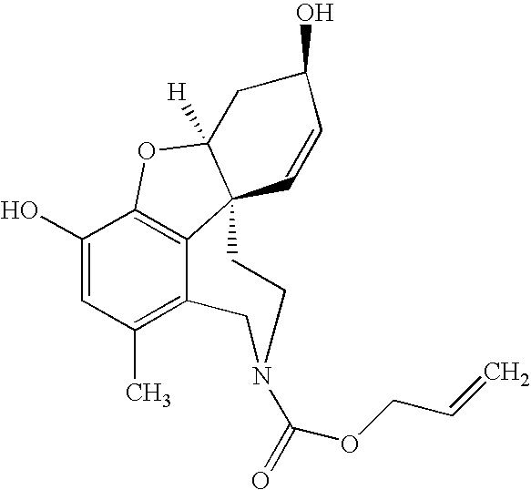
C12=C3C(O)=CC(C)=C1CN(C(=O)OCC=C)CCC21C([H])(O3)CC(O)C=C1
